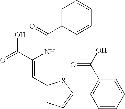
C1=C(C(=O)NC(C(=O)O)=CC2=CC=C(C3=C(C(O)=O)C=CC=C3)S2)C=CC=C1
